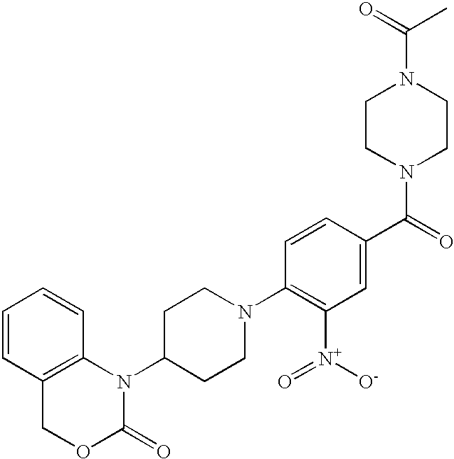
C1=CC2=C(C=C1)N(C1CCN(C3=C([N+]([O-])=O)C=C(C(=O)N4CCN(C(C)=O)CC4)C=C3)CC1)C(=O)OC2
